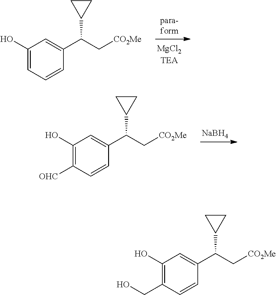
C1=CC(C(C[CO2Me])C2CC2)=CC(O)=C1CO.C1=CC(C(C[CO2Me])C2CC2)=CC(O)=C1.[NaBH4].C1=CC(C(C[CO2Me])C2CC2)=CC(O)=C1[OHC]
